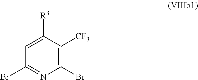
C1(Br)=NC(Br)=C([CF3])C([R3])=C1
